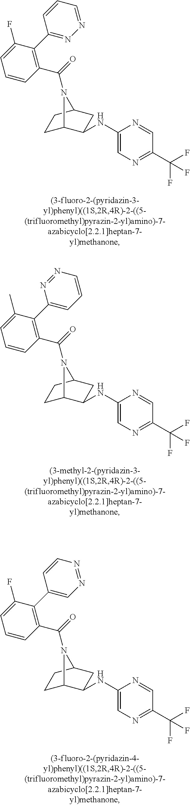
C(=O)(N1C2CCC1CC2NC1=CN=C(C(F)(F)F)C=N1)C1=C(C2=NN=CC=C2)C(F)=CC=C1.C(=O)(N1C2CCC1CC2NC1=CN=C(C(F)(F)F)C=N1)C1=C(C2=CC=CN=N2)C(C)=CC=C1.C(=O)(N1C2CCC1CC2NC1=CN=C(C(F)(F)F)C=N1)C1=C(C2=CN=NC=C2)C(F)=CC=C1
